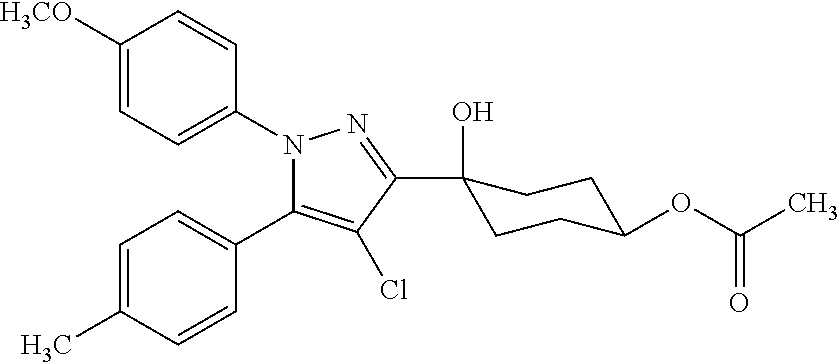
C1=C([H3CO])C=CC(N2C(C3=CC=C(C)C=C3)=C(Cl)C(C3(O)CCC(OC(C)=O)CC3)=N2)=C1
